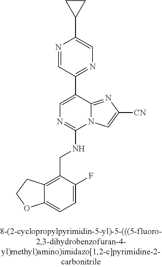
C12=CC=C(F)C(CNC3=NC=C(C4=NC=C(C5CC5)N=C4)C4=NC([CN])=CN34)=C1CCO2
